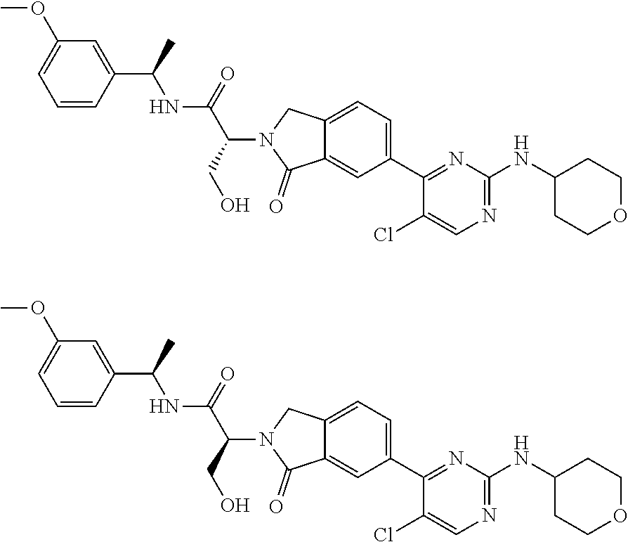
C1=C(OC)C=C(C(C)NC(C(CO)N2C(=O)C3=CC(C4=NC(NC5CCOCC5)=NC=C4Cl)=CC=C3C2)=O)C=C1.C1=C(OC)C=C(C(C)NC(C(CO)N2C(=O)C3=CC(C4=NC(NC5CCOCC5)=NC=C4Cl)=CC=C3C2)=O)C=C1
